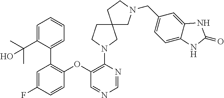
C1(N2CCC3(C2)CN(CC2=CC=C4C(=C2)NC(=O)N4)CC3)=C(OC2=C(C3=CC=CC=C3C(C)(C)O)C=C(F)C=C2)C=NC=N1
